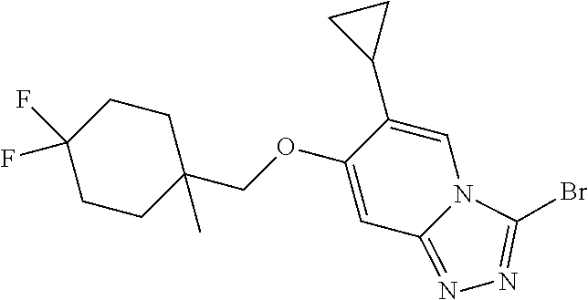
C1CC(COC2=CC3=NN=C(Br)N3C=C2C2CC2)(C)CCC1(F)F
